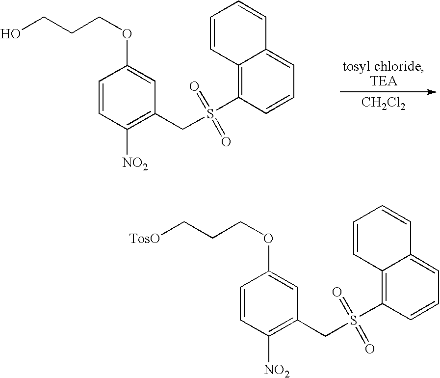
[CH2Cl2].C1=CC([NO2])=C(CS(C2=C3C(=CC=C2)C=CC=C3)(=O)=O)C=C1OCCCO.C1=CC([NO2])=C(CS(C2=C3C(=CC=C2)C=CC=C3)(=O)=O)C=C1OCCC[TosO]
